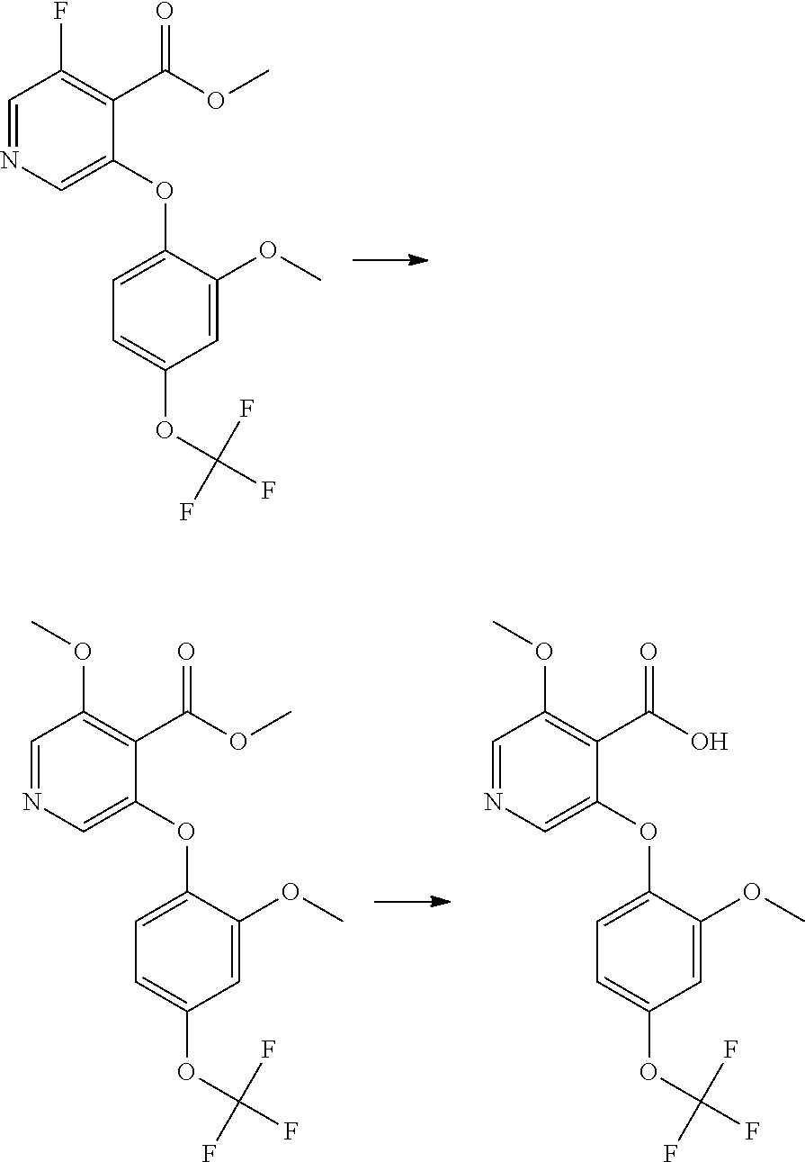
C1=NC=C(OC2=CC=C(OC(F)(F)F)C=C2OC)C(C(OC)=O)=C1F.C1=NC=C(OC2=CC=C(OC(F)(F)F)C=C2OC)C(C(OC)=O)=C1OC.C1=NC=C(OC2=CC=C(OC(F)(F)F)C=C2OC)C(C(O)=O)=C1OC
